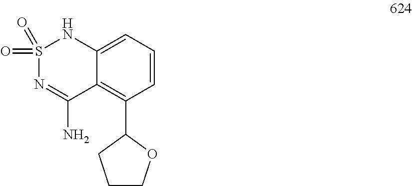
S1(=O)(=O)N=C(N)C2=C(C3CCCO3)C=CC=C2N1
